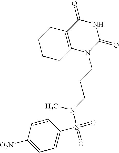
C1CCC2=C(C1)C(=O)NC(=O)N2CCCN(C)S(=O)(=O)C1=CC=C([O2N])C=C1
